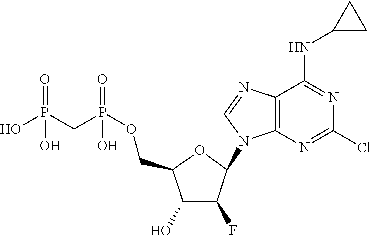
C1(O)C(F)C(N2C3=C(N=C2)C(NC2CC2)=NC(Cl)=N3)OC1COP(CP(O)(=O)O)(=O)O
